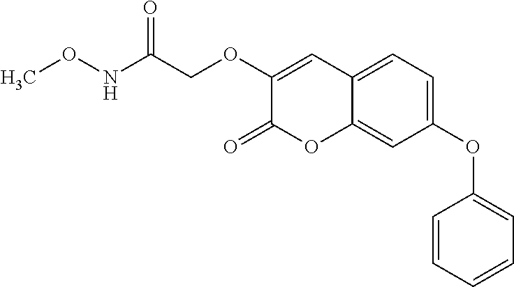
C12=CC(OC3=CC=CC=C3)=CC=C1C=C(OCC(NOC)=O)C(=O)O2
